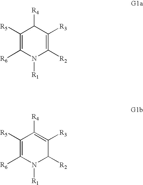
C1([R5])=C([R6])N([R1])C([R2])=C([R3])C1[R4].C1([R5])=C([R6])N([R1])C([R2])C([R3])=C1[R4]
